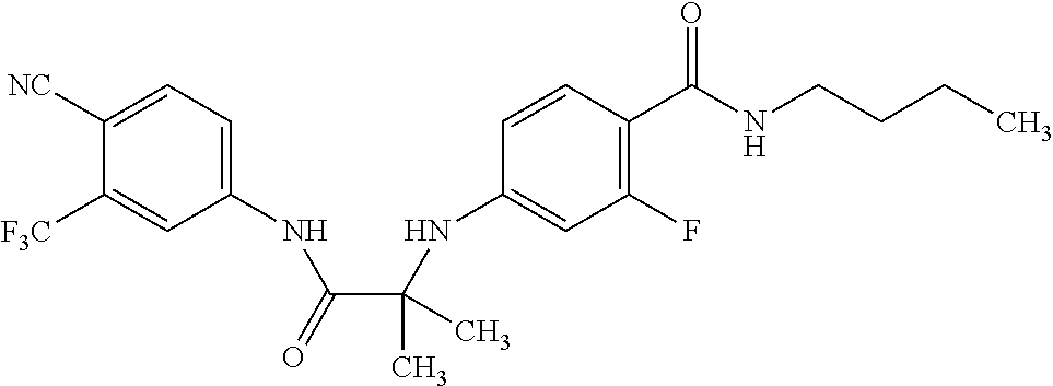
C1([NC])=CC=C(NC(C(NC2=CC(F)=C(C(NCCCC)=O)C=C2)(C)C)=O)C=C1[F3C]
